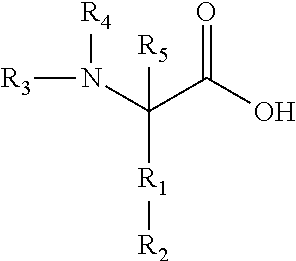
O=C(O)C(N([R4])[R3])([R1][R2])[R5]
